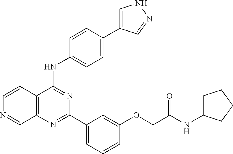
C12=C(C(NC3=CC=C(C4=CNN=C4)C=C3)=NC(C3=CC=CC(OCC(NC4CCCC4)=O)=C3)=N1)C=CN=C2
